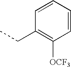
CCC1=C([OCF3])C=CC=C1
